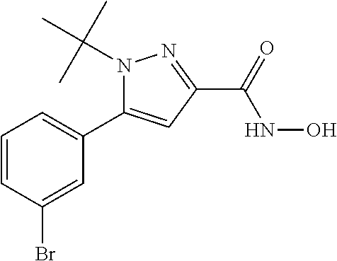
N1(C(C)(C)C)C(C2=CC=CC(Br)=C2)=CC(C(NO)=O)=N1
